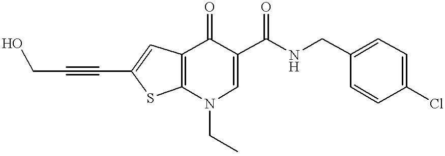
C12=C(N(CC)C=C(C(NCC3=CC=C(Cl)C=C3)=O)C1=O)SC(C#CCO)=C2
